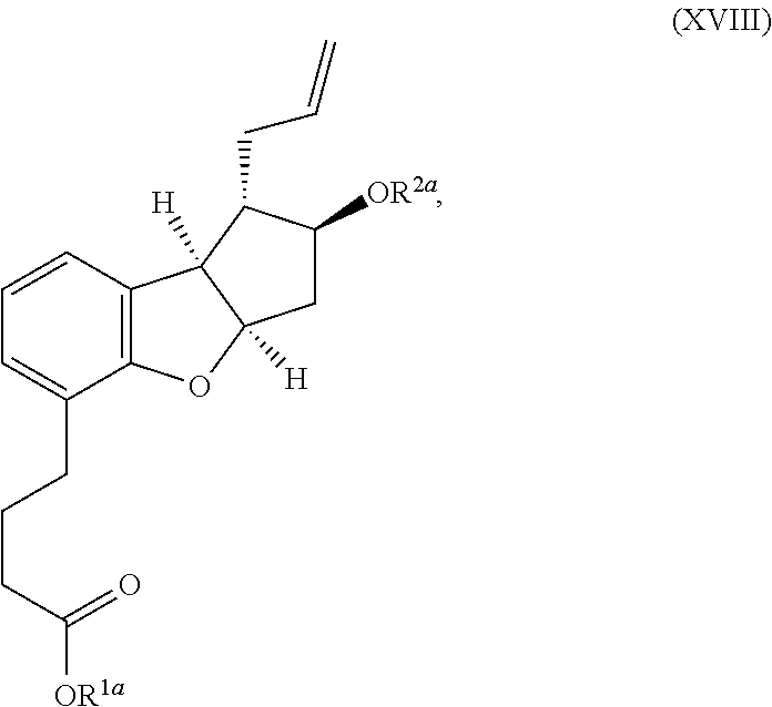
C1=CC2=C(C(CCCC([OR1a])=O)=C1)OC1([H])C2([H])C(CC=C)C([OR2a])C1
